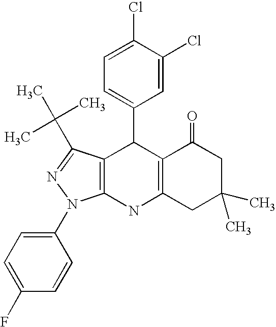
C12=C(NC3=C(C1C1=CC=C(Cl)C(Cl)=C1)C(C(C)(C)C)=NN3C1=CC=C(F)C=C1)CC(C)(C)CC2=O
